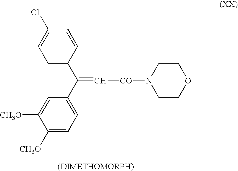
C1(Cl)=CC=C(C(C2=CC=C([CH3O])C([CH3O])=C2)=C[CO]N2CCOCC2)C=C1
